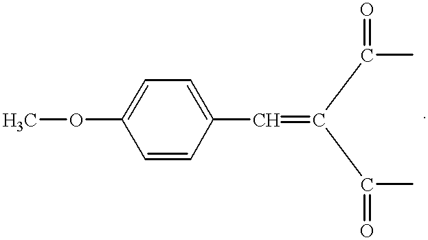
COC1=CC=C(C=C(C(=O)C)C(C)=O)C=C1
